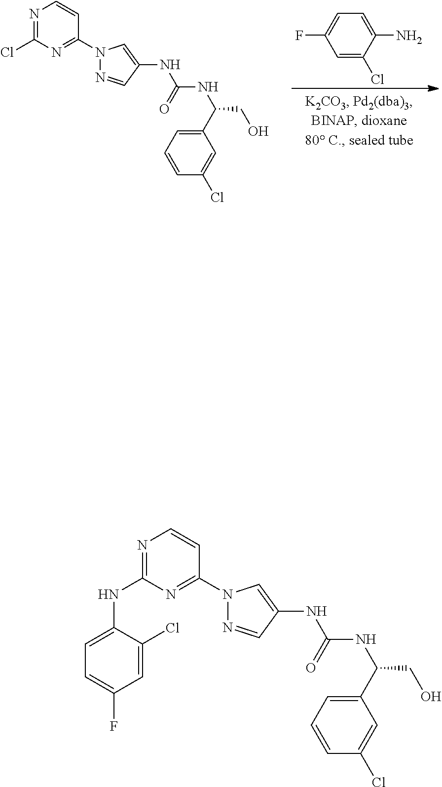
N1=C(Cl)N=C(N2N=CC(NC(=O)NC(C3=CC=CC(Cl)=C3)CO)=C2)C=C1.C1=C(Cl)C(N)=CC=C1F.N1=C(NC2=CC=C(F)C=C2Cl)N=C(N2N=CC(NC(=O)NC(C3=CC=CC(Cl)=C3)CO)=C2)C=C1
